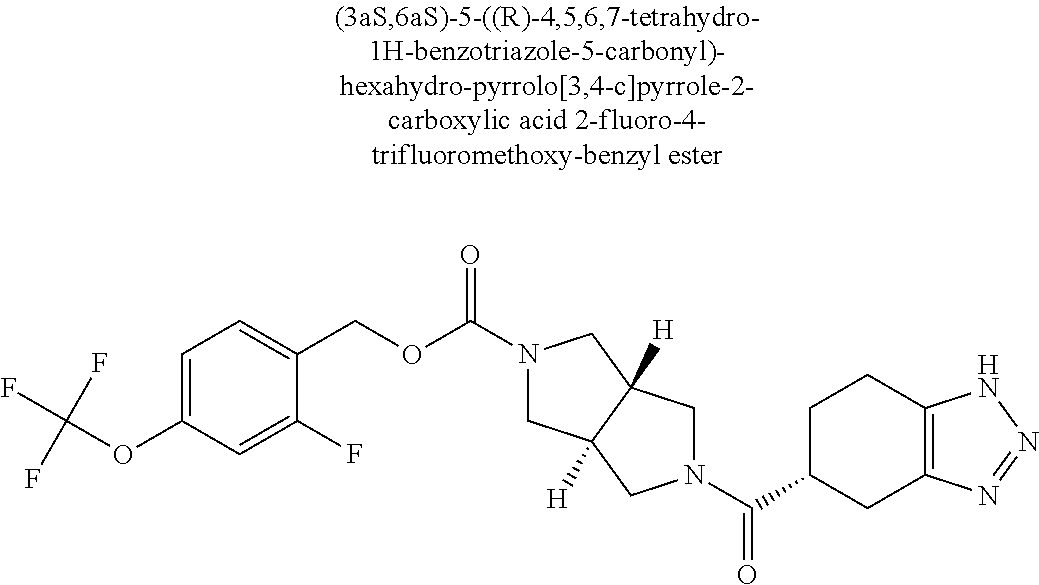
C1=C(OC(F)(F)F)C=C(F)C(COC(=O)N2CC3([H])C([H])(C2)CN(C(=O)C2CC4=C(CC2)NN=N4)C3)=C1
